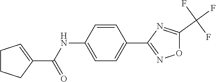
C1=C(NC(C2=CCCC2)=O)C=CC(C2=NOC(C(F)(F)F)=N2)=C1
